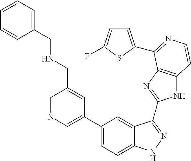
C1(C2=CN=CC(CNCC3=CC=CC=C3)=C2)=CC=C2C(=C1)C(C1=NC3=C(N1)C=CN=C3C1=CC=C(F)S1)=NN2
